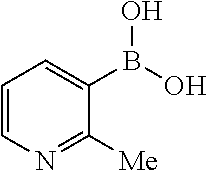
C1=CN=C([Me])C(B(O)O)=C1
